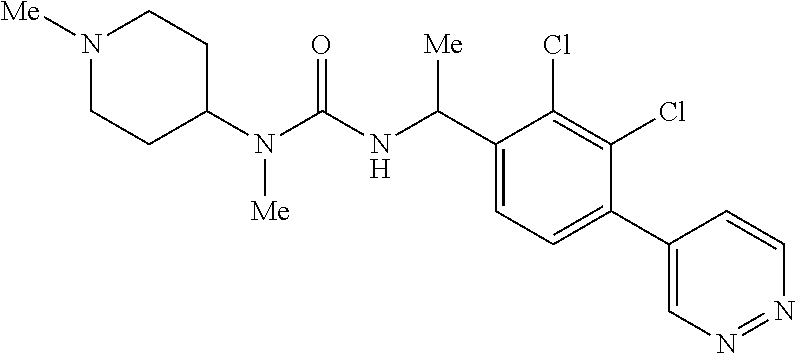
C1(N(C(NC(C2=CC=C(C3=CN=NC=C3)C(Cl)=C2Cl)[Me])=O)[Me])CCN([Me])CC1
